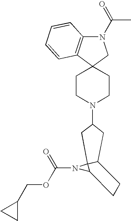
C1CN(C2CC3C4(N(C(=O)OCC5CC5)C4CC3)C2)CCC12CN(C(=O)C)C1=C2C=CC=C1
